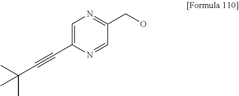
C1=C(C#CC(C)(C)C)N=CC(CO)=N1
